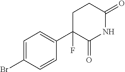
C1=C(Br)C=CC(C2(F)C(=O)NC(=O)CC2)=C1
